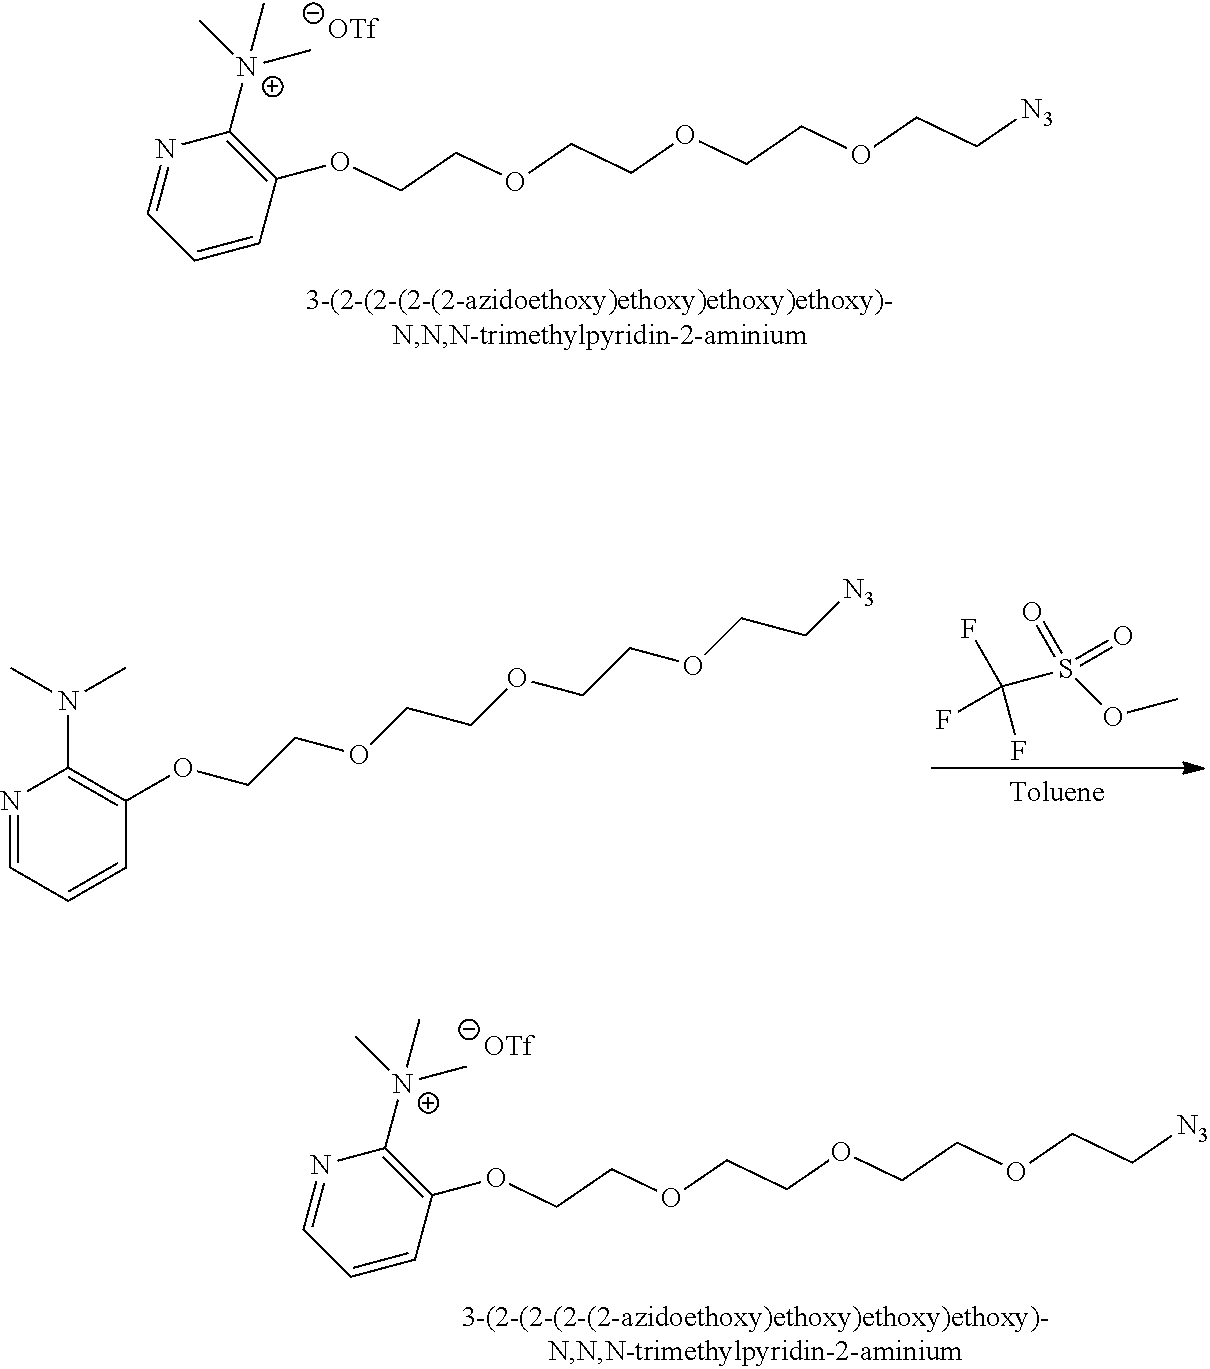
S(C(F)(F)F)(OC)(=O)=O.N1=CC=CC(OCCOCCOCCOCC[N3])=C1N(C)C.N1=CC=CC(OCCOCCOCCOCC[N3])=C1[N+](C)(C)C.N1=CC=CC(OCCOCCOCCOCC[N3])=C1[N+](C)(C)C
